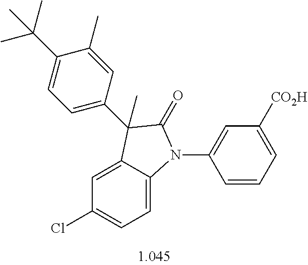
C1=C2C(=CC=C1Cl)N(C1=CC([CO2H])=CC=C1)C(=O)C2(C)C1=CC=C(C(C)(C)C)C(C)=C1
